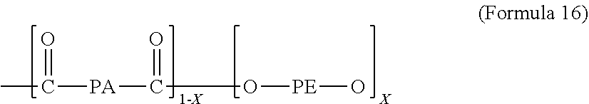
CC([PA]C(=O)O[PE]O)=O
